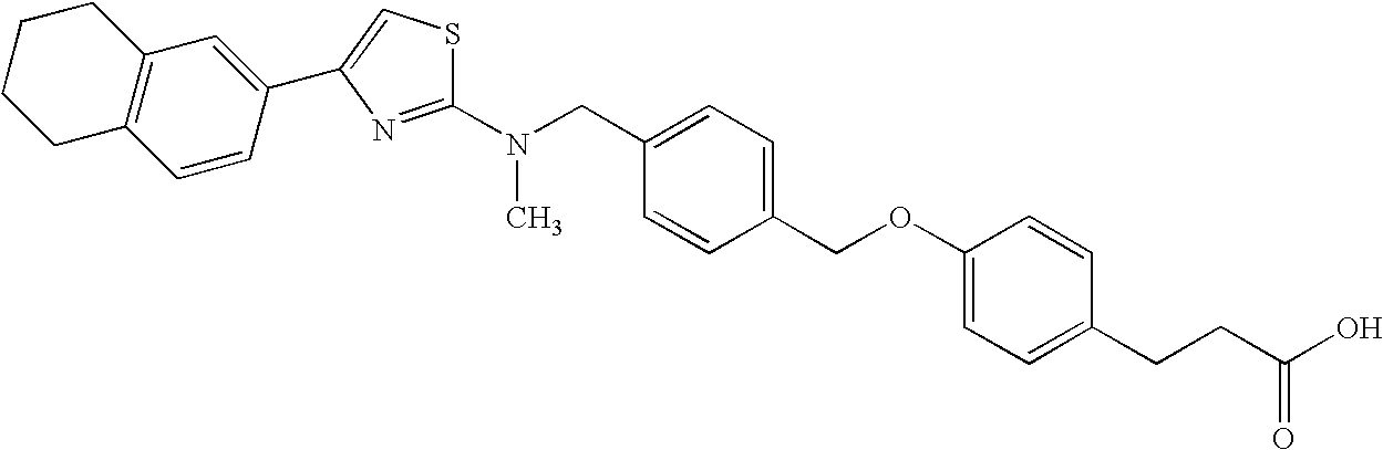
C1(N(CC2=CC=C(COC3=CC=C(CCC(O)=O)C=C3)C=C2)C)=NC(C2=CC3=C(C=C2)CCCC3)=CS1
